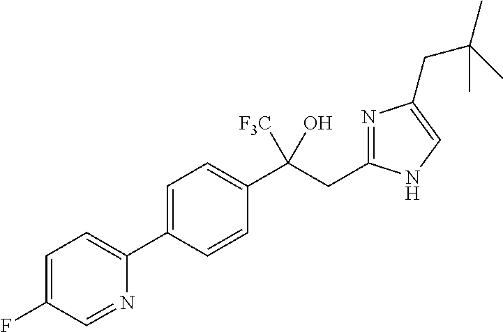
C1=C(C2=CC=C(F)C=N2)C=CC(C(CC2=NC(CC(C)(C)C)=CN2)(O)[F3C])=C1
